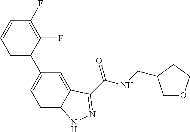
C1=C(C2=CC=C3C(=C2)C(C(NCC2COCC2)=O)=NN3)C(F)=C(F)C=C1
